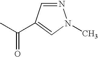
N1=CC(C(C)=O)=CN1C
